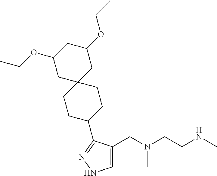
C1=C(CN(CCNC)C)C(C2CCC3(CC2)CC(OCC)CC(OCC)C3)=NN1
